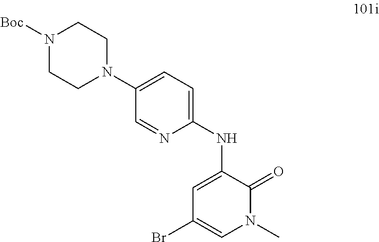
N1([Boc])CCN(C2=CC=C(NC3=CC(Br)=CN(C)C3=O)N=C2)CC1
